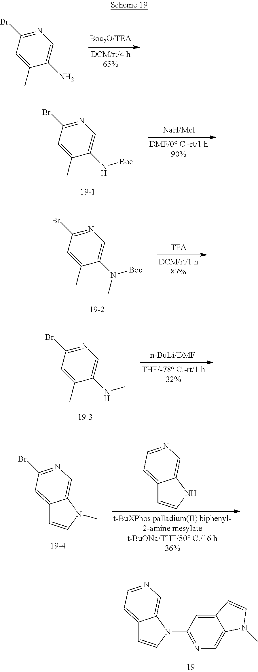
N1=C(Br)C=C(C)C(N)=C1.N1=C(Br)C=C(C)C(N[Boc])=C1.N1=C(Br)C=C(C)C(N([Boc])C)=C1.N1=C(Br)C=C(C)C(NC)=C1.C12=CC(Br)=NC=C1N(C)C=C2.C12=CC=NC=C1NC=C2.C12=CC=NC=C1N(C1=NC=C3C(=C1)C=CN3C)C=C2
